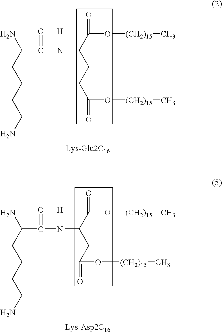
NC(CCCCN)C(=O)N(C(C(=O)O[(CH2)15]C)CCC(O[(CH2)15]C)=O)[H].NC(CCCCN)C(=O)N(C(C(=O)O[(CH2)15]C)CC(O[(CH2)15]C)=O)[H]
